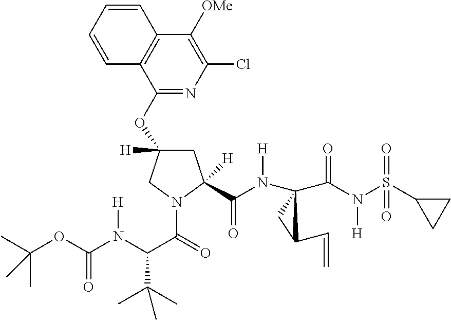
C(N(S(C1CC1)(=O)=O)[H])(=O)C1(N(C(C2([H])CC(OC3=NC(Cl)=C([OMe])C4=C3C=CC=C4)([H])CN2C(C(N(C(OC(C)(C)C)=O)[H])C(C)(C)C)=O)=O)[H])CC1C=C
